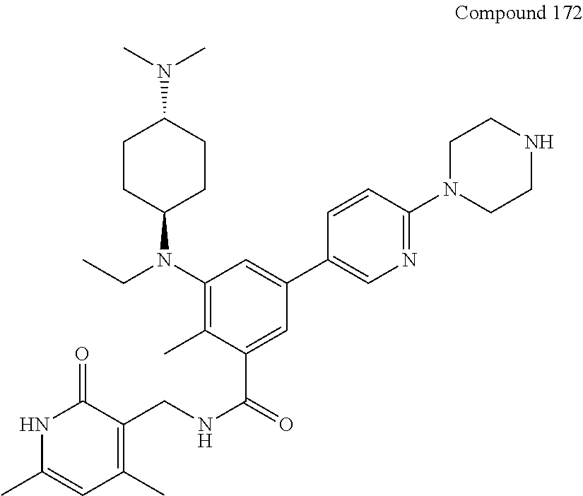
C1(N(C)C)CCC(N(C2=C(C)C(C(=O)NCC3=C(C)C=C(C)NC3=O)=CC(C3=CN=C(N4CCNCC4)C=C3)=C2)CC)CC1
